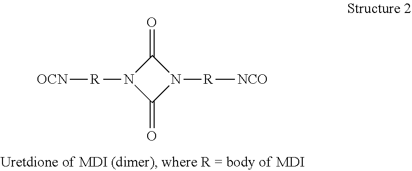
N1([R][OCN])C(=O)N([R][NCO])C1=O
